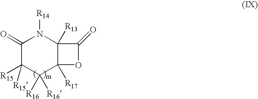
C1(=O)C([R15])([R15])C([R16])([R16])C2([R17])C([R13])(N1[R14])C(=O)O2
